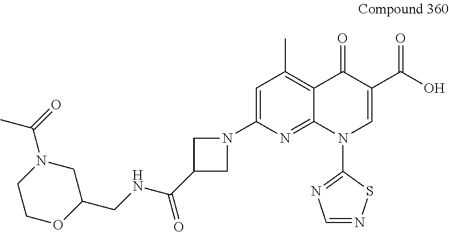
C12=C(C)C=C(N3CC(C(NCC4OCCN(C(=O)C)C4)=O)C3)N=C1N(C1=NC=NS1)C=C(C(O)=O)C2=O
